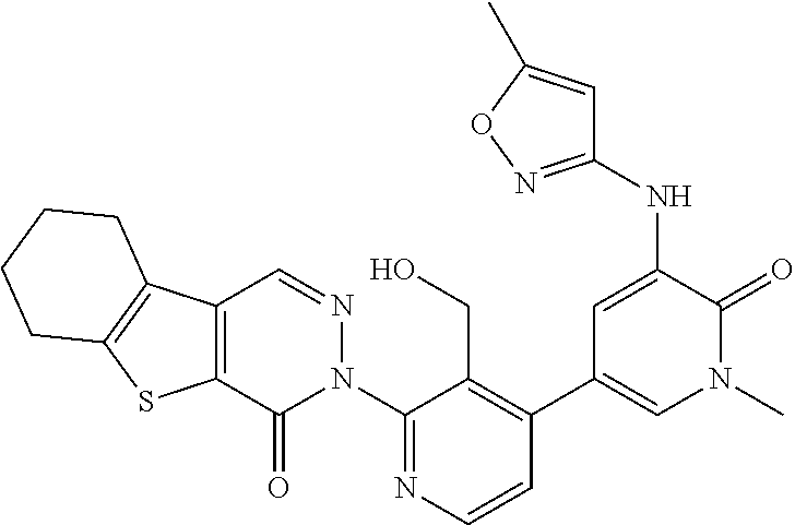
C12=C(C3=C(S1)C(=O)N(C1=NC=CC(C4=CN(C)C(=O)C(NC5=NOC(C)=C5)=C4)=C1CO)N=C3)CCCC2
